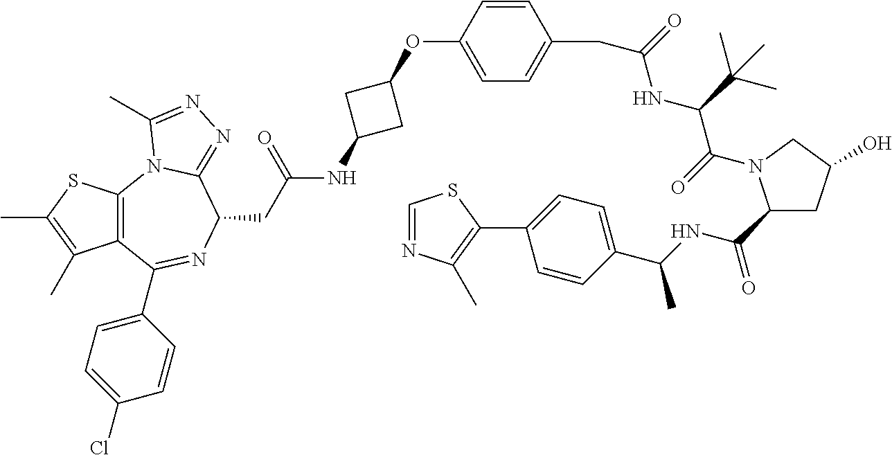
C12=C(C(C3=CC=C(Cl)C=C3)=NC(CC(=O)NC3CC(OC4=CC=C(CC(=O)NC(C(=O)N5C(C(=O)NC(C)C6=CC=C(C7=C(C)N=CS7)C=C6)CC(O)C5)C(C)(C)C)C=C4)C3)C3=NN=C(C)N13)C(C)=C(C)S2
